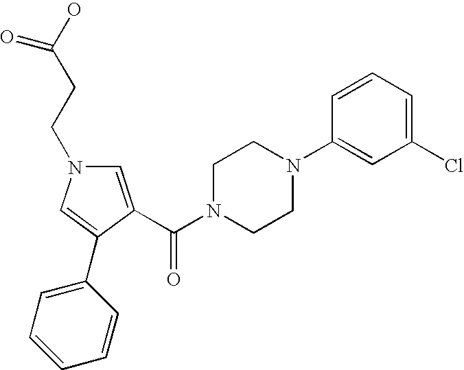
C1=C(C(N2CCN(C3=CC(Cl)=CC=C3)CC2)=O)C(C2=CC=CC=C2)=CN1CCC(O)=O
